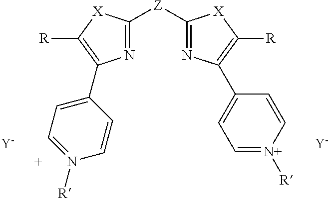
N1=C([Z]C2=NC(C3=CC=[N+]([R])C=C3)=C([R])[X]2)[X]C([R])=C1C1=CC=N([R])C=C1.[Y].[Y]
